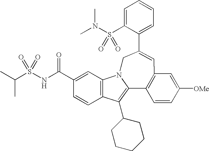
C1=C(S(N(C)C)(=O)=O)C(C2=CC3=C(C4=C(C5CCCCC5)C5=C(C=C(C(NS(C(C)C)(=O)=O)=O)C=C5)N4C2)C=CC([OMe])=C3)=CC=C1
